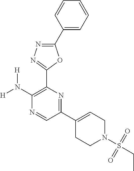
[H]N(C1=C(C2=NN=C(C3=CC=CC=C3)O2)N=C(C2=CCN(S(CC)(=O)=O)CC2)C=N1)[H]
